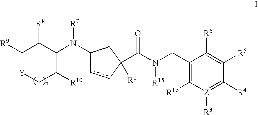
C1([R9])[Y]CC([R10])C(N(C2ccC(C(N([R15])CC3=C([R16])[Z]([R3])=C([R4])C([R5])=C3[R6])=O)([R1])C2)[R7])C1[R8]
